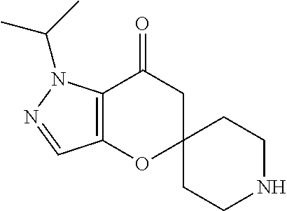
N1=CC2=C(N1C(C)C)C(=O)CC1(O2)CCNCC1
